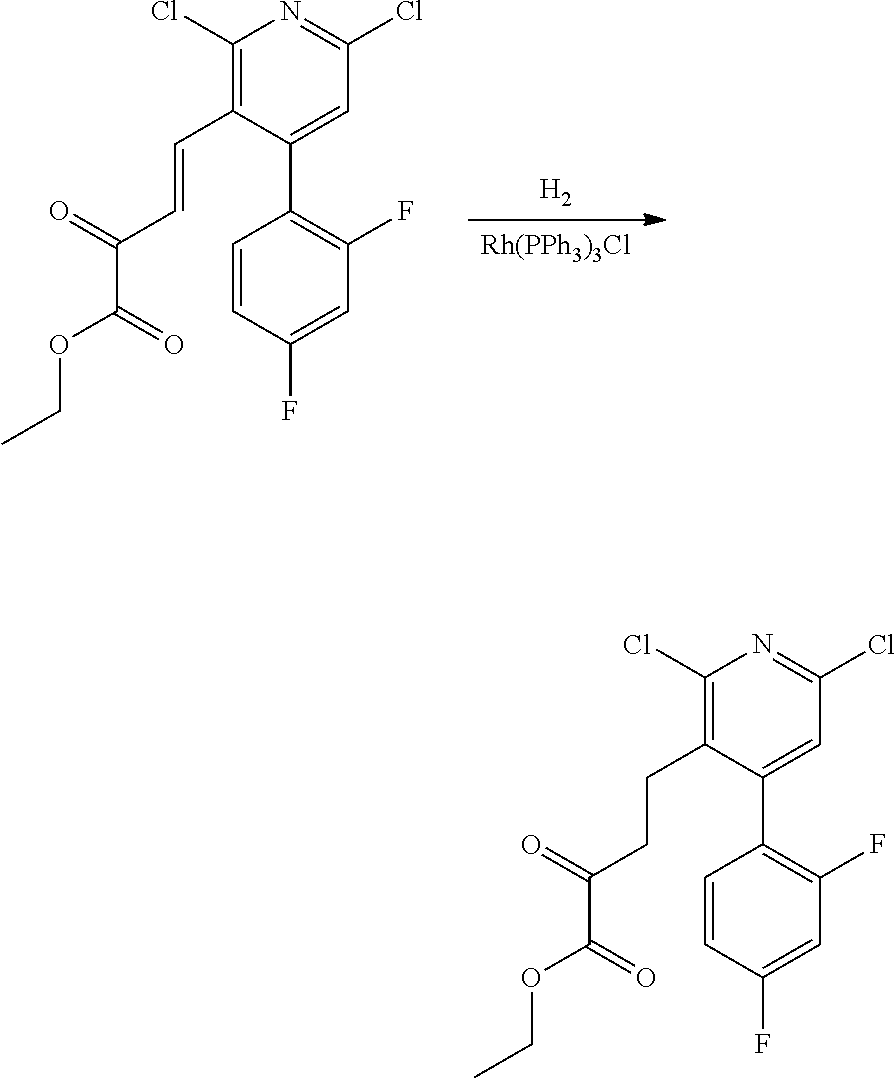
[H2].[Rh(PPh3)3Cl].C1(Cl)=NC(Cl)=C(C=CC(C(OCC)=O)=O)C(C2=C(F)C=C(F)C=C2)=C1.C1(Cl)=NC(Cl)=C(CCC(C(OCC)=O)=O)C(C2=C(F)C=C(F)C=C2)=C1
